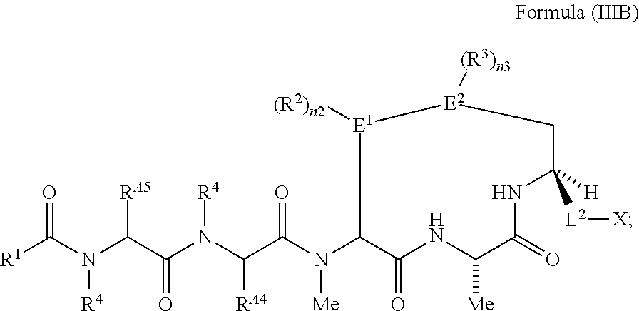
N(C([RA5])C(=O)N([R4])C([RA4])C(N(C1C(=O)NC([Me])C(=O)NC([H])([L2][X])C[E2]([(R3)n3])[E1]1[(R2)n2])[Me])=O)(C([R1])=O)[R4]
